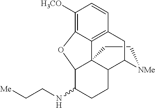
C1C[NMe]C2C3C14C1=C(C=CC([H3CO])=C1OC4C(NCC[Me])CC3)C2
